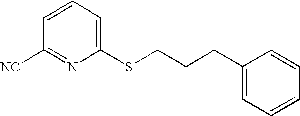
C1=CC=C(SCCCC2=CC=CC=C2)N=C1[NC]
